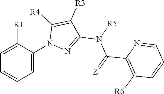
C1(C(=[Z])N([R5])C2=NN(C3=CC=CC=C3[R1])C([R4])=C2[R3])=C([R6])C=CC=N1
